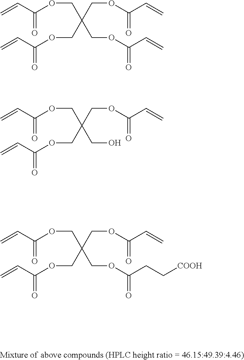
C(C(COC(C=C)=O)(COC(C=C)=O)COC(C=C)=O)OC(C=C)=O.C(C(CO)(COC(C=C)=O)COC(C=C)=O)OC(C=C)=O.C(C(COC(CC[COOH])=O)(COC(C=C)=O)COC(C=C)=O)OC(C=C)=O
